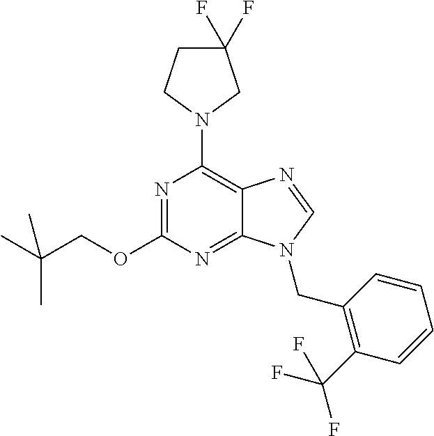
N1=C(OCC(C)(C)C)N=C2C(=C1N1CCC(F)(F)C1)N=CN2CC1=C(C(F)(F)F)C=CC=C1
